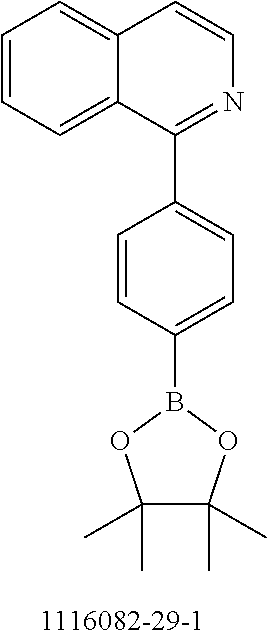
C12=CC=CC=C1C(C1=CC=C(B3OC(C)(C)C(C)(C)O3)C=C1)=NC=C2
